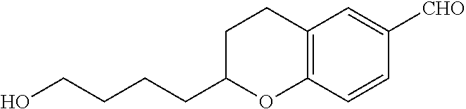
OCCCCC1OC2=C(CC1)C=C([CHO])C=C2
